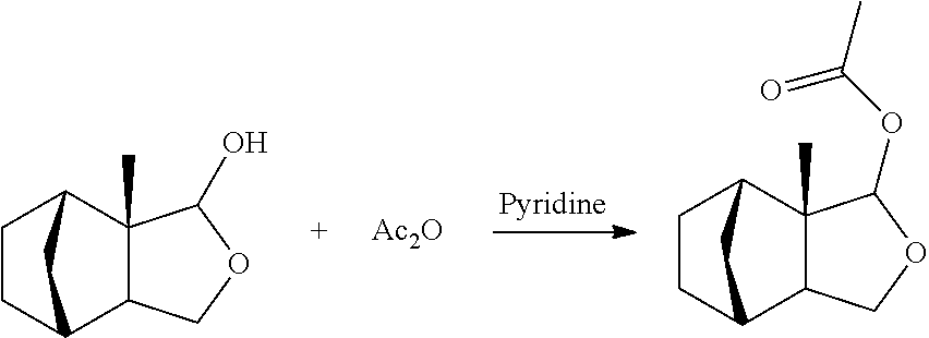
C1CC2C3C(C)(C1C2)C(O)OC3.[Ac2O].C1CC2C3C(C)(C1C2)C(OC(C)=O)OC3
